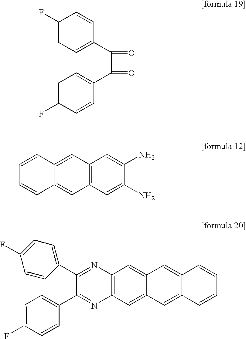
C1(F)=CC=C(C(C(=O)C2=CC=C(F)C=C2)=O)C=C1.C12=C(C=C(N)C(N)=C1)C=C1C(=C2)C=CC=C1.C12=C(C=C3C(=C1)C=C1C(=C3)C=CC=C1)N=C(C1=CC=C(F)C=C1)C(C1=CC=C(F)C=C1)=N2
